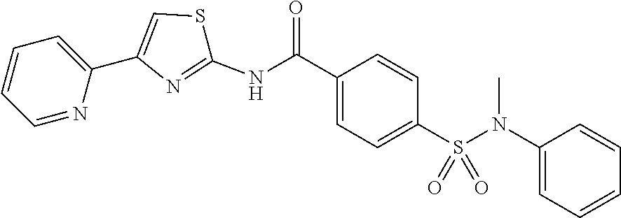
O=C(C1=CC=C(S(N(C2=CC=CC=C2)C)(=O)=O)C=C1)NC1=NC(C2=CC=CC=N2)=CS1
